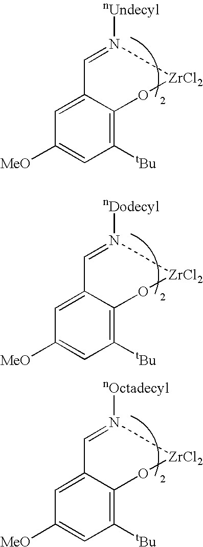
C1=C2C(=C([tBu])C=C1[MeO])O[ZrCl2]N([nUndecyl])=C2.C1=C2C(=C([tBu])C=C1[MeO])O[ZrCl2]N([nDodecyl])=C2.C1=C2C(=C([tBu])C=C1[MeO])O[ZrCl2]N([nOctadecyl])=C2
